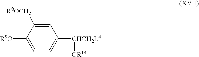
C1=C([R8OCH2])C([R9O])=CC=C1[CHCH2L4][OR14]
